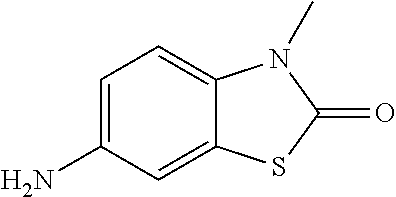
C1=C(N)C=C2C(=C1)N(C)C(=O)S2
